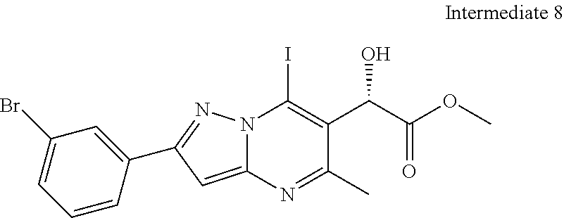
C1(C2=NN3C(=C2)N=C(C)C(C(C(OC)=O)O)=C3I)=CC(Br)=CC=C1
